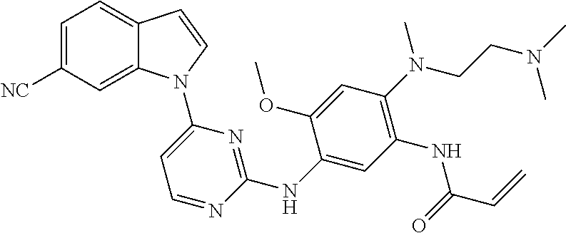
C1(NC2=NC(N3C4=CC([NC])=CC=C4C=C3)=CC=N2)=CC(NC(C=C)=O)=C(N(CCN(C)C)C)C=C1OC
